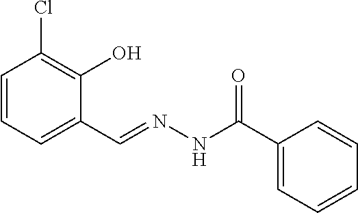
C1=CC=C(C=NNC(C2=CC=CC=C2)=O)C(O)=C1Cl
